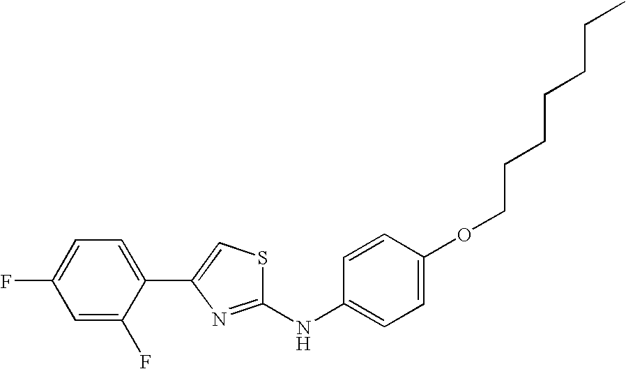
C1=C(OCCCCCCC)C=CC(NC2=NC(C3=CC=C(F)C=C3F)=CS2)=C1
